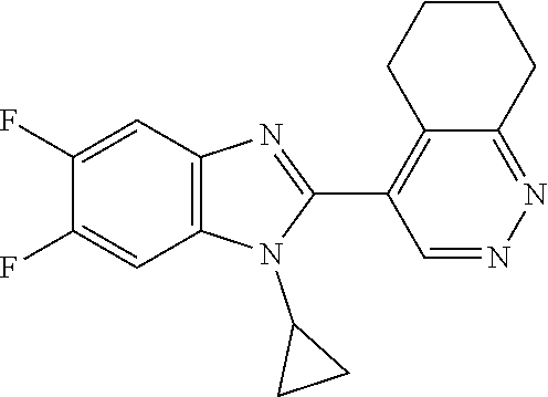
C1(F)=CC2=C(C=C1F)N(C1CC1)C(C1=C3C(=NN=C1)CCCC3)=N2
